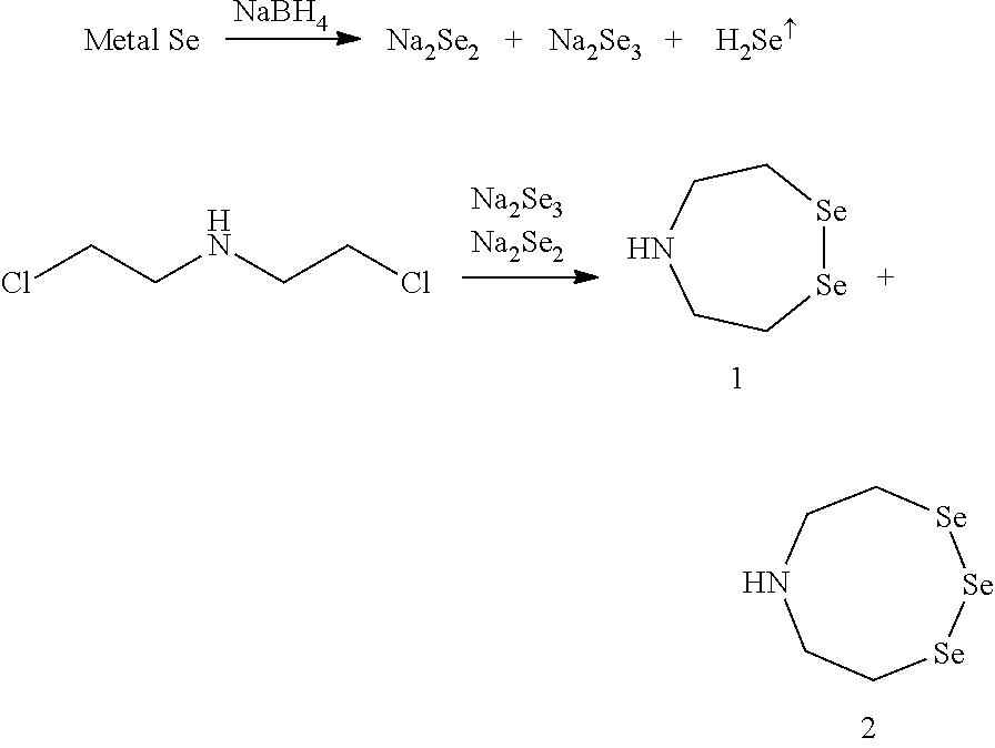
[NaBH4].[Na2Se2].[Na2Se3].[Se]1[Se]CCNCC1.ClCCNCCCl.[Se]1[Se][Se]CCNCC1
